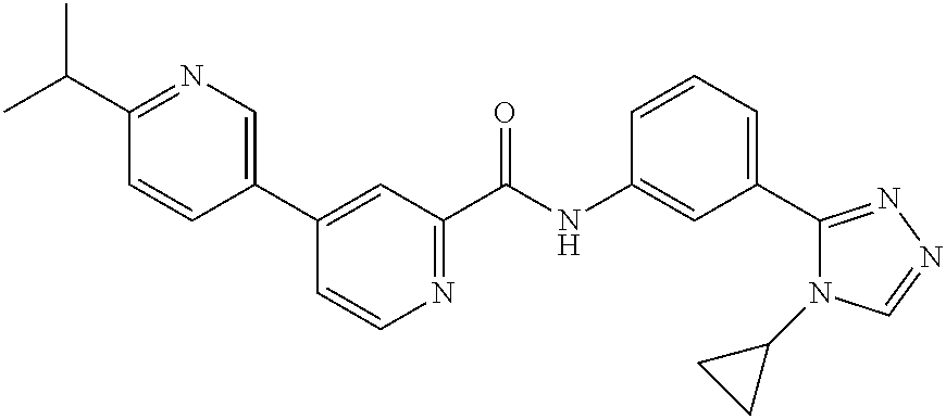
C1(C2=CN=C(C(C)C)C=C2)=CC(C(NC2=CC(C3=NN=CN3C3CC3)=CC=C2)=O)=NC=C1
